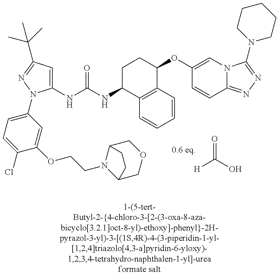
[H]C(=O)O.C1(NC(=O)NC2C3=C(C(OC4=CN5C(=NN=C5N5CCCCC5)C=C4)CC2)C=CC=C3)=CC(C(C)(C)C)=NN1C1=CC=C(Cl)C(OCCN2C3COCC2CC3)=C1
